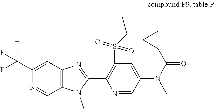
C1(C(F)(F)F)=CC2=C(C=N1)N(C)C(C1=C(S(=O)(=O)CC)C=C(N(C(C3CC3)=O)C)C=N1)=N2
